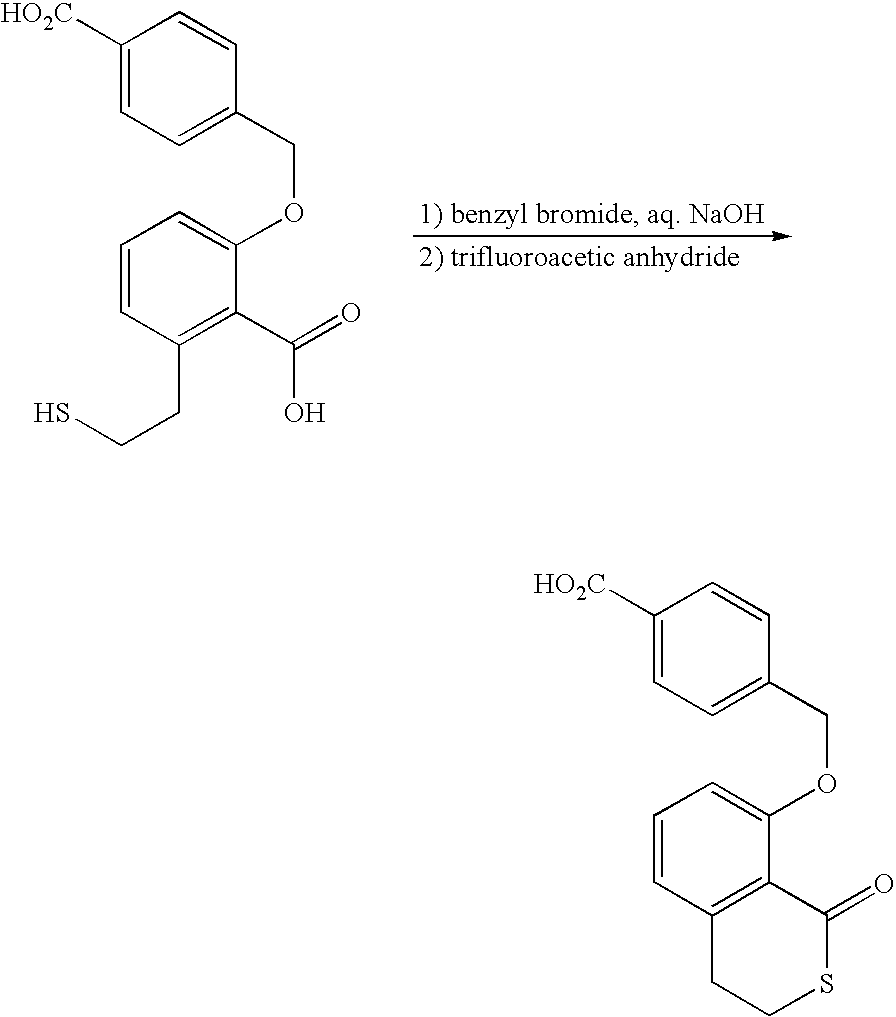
O(C1=CC=CC(CCS)=C1C(=O)O)CC1=CC=C([HO2C])C=C1.O(C1=CC=CC2=C1C(=O)SCC2)CC1=CC=C([HO2C])C=C1
